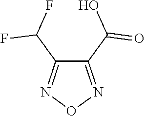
C1(C(=O)O)=NON=C1C(F)F
